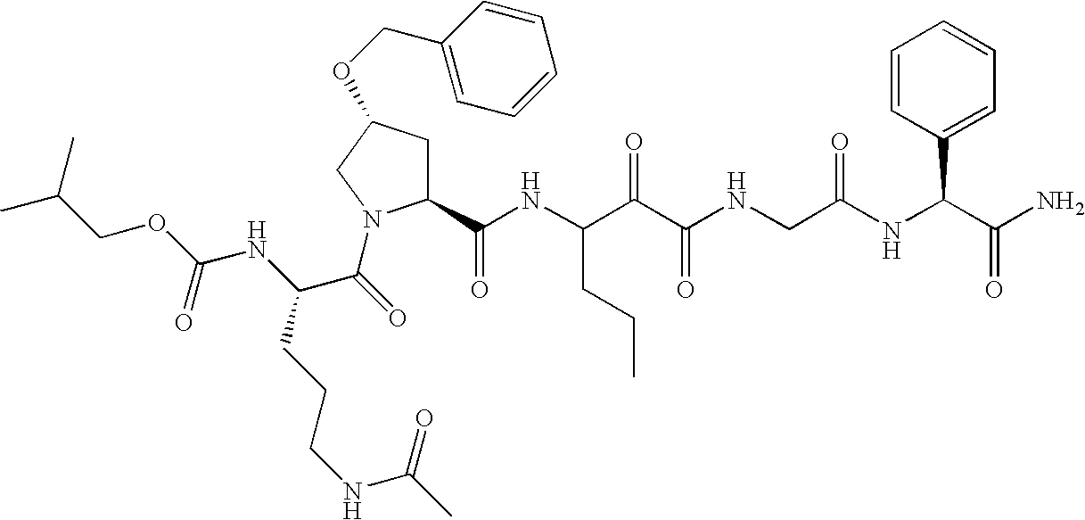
C1(C(NC(C(C(NCC(NC(C(N)=O)C2=CC=CC=C2)=O)=O)=O)CCC)=O)CC(OCC2=CC=CC=C2)CN1C(C(CCCNC(C)=O)NC(OCC(C)C)=O)=O
